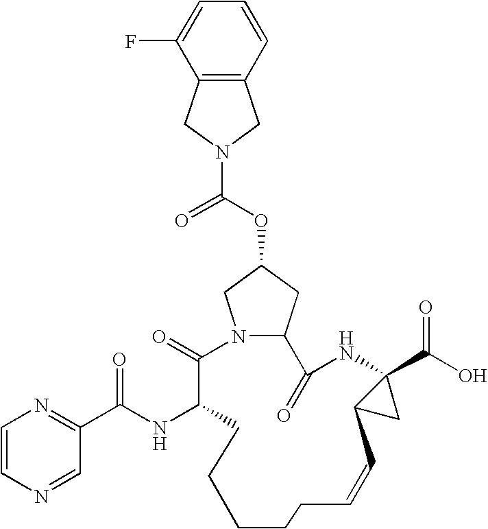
N12CC(OC(N3CC4=C(C3)C(F)=CC=C4)=O)CC1C(=O)NC1(C(O)=O)C(C1)C=CCCCCCC(NC(C1=NC=CN=C1)=O)C2=O
